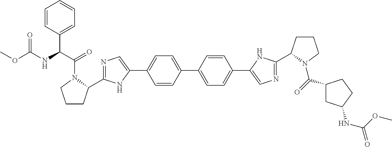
C1CC(C2=NC=C(C3=CC=C(C4=CC=C(C5=CN=C(C6CCCN6C(=O)C6CC(NC(=O)OC)CC6)N5)C=C4)C=C3)N2)N(C(C(C2=CC=CC=C2)NC(OC)=O)=O)C1
